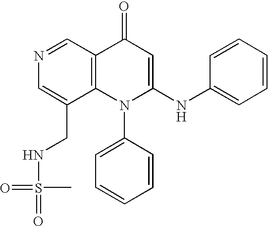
N1=CC2=C(C(CNS(=O)(=O)C)=C1)N(C1=CC=CC=C1)C(NC1=CC=CC=C1)=CC2=O
